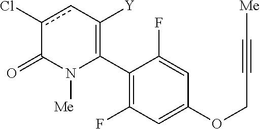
C1(C2=C([Y])cc(Cl)C(=O)N2[Me])=C(F)C=C(OCC#C[Me])C=C1F
